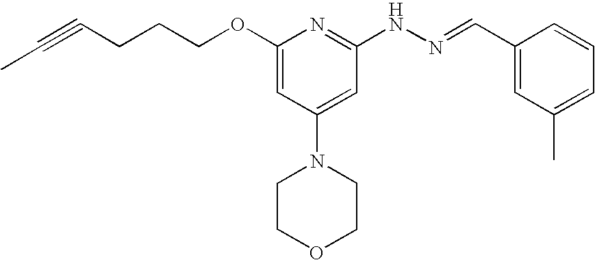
C(CCOC1=CC(N2CCOCC2)=CC(NN=CC2=CC(C)=CC=C2)=N1)C#CC
